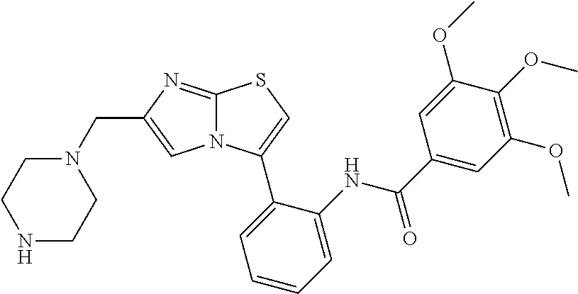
C1=C(C2=CC=CC=C2NC(=O)C2=CC(OC)=C(OC)C(OC)=C2)N2C(=NC(CN3CCNCC3)=C2)S1
